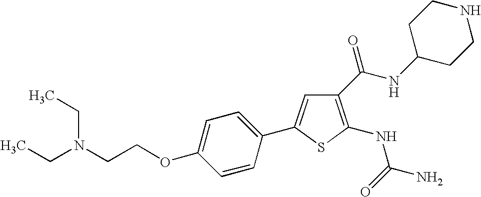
C1(OCCN(CC)CC)=CC=C(C2=CC(C(NC3CCNCC3)=O)=C(NC(=O)N)S2)C=C1
